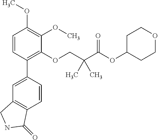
C1=CC(C2=CC3=C(C=C2)C(=O)NC3)=C(OCC(C(OC2CCOCC2)=O)(C)C)C(OC)=C1OC
